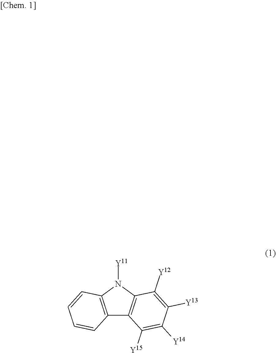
C12=C(N([Y11])C3=C1C([Y15])=C([Y14])C([Y13])=C3[Y12])C=CC=C2
